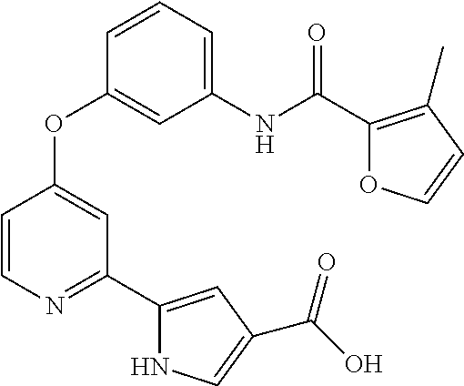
C1(NC(C2=C(C)C=CO2)=O)=CC=CC(OC2=CC(C3=CC(C(O)=O)=CN3)=NC=C2)=C1
